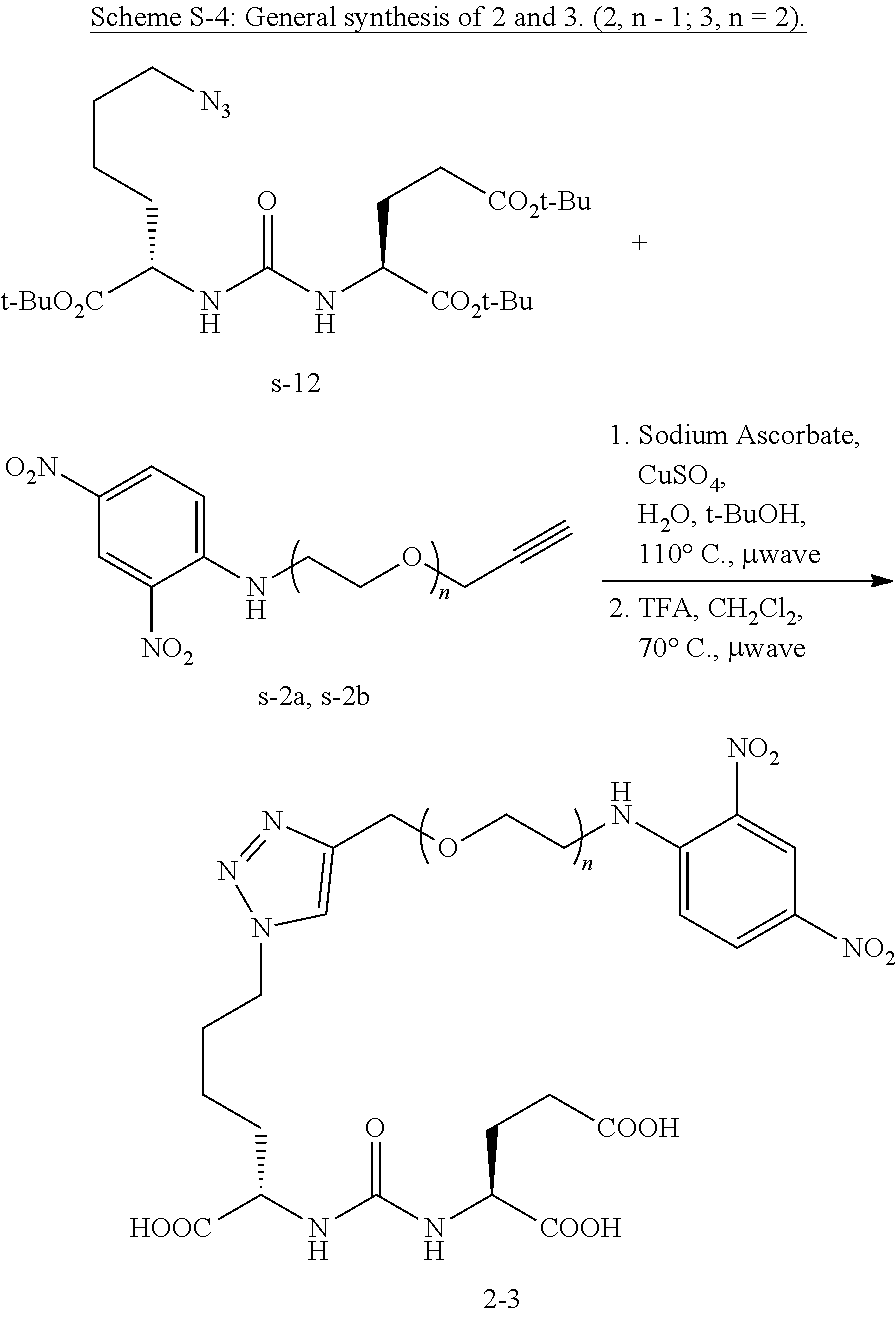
C(CCCC(NC(NC([COOH])CC[COOH])=O)[HOOC])N1N=NC(COCCNC2=CC=C([NO2])C=C2[NO2])=C1.C(CCCC(NC(NC([CO2t-Bu])CC[CO2t-Bu])=O)[t-BuO2C])[N3].C1(NCCOCC#C)=CC=C([O2N])C=C1[NO2]
